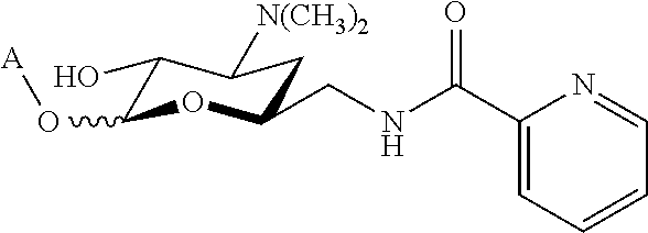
C1(O)C(O[A])OC(CNC(C2=CC=CC=N2)=O)CC1[N(CH3)2]
